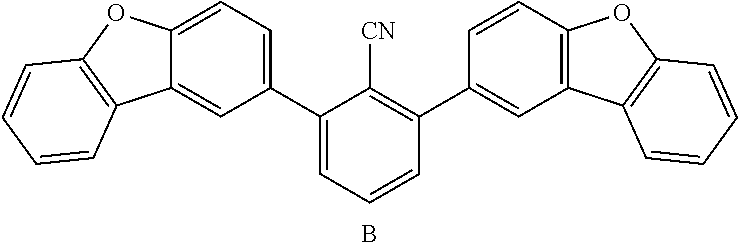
C1(C2=CC=C3C(=C2)C2=C(O3)C=CC=C2)=CC=CC(C2=CC3=C(C=C2)OC2=C3C=CC=C2)=C1[CN].B
